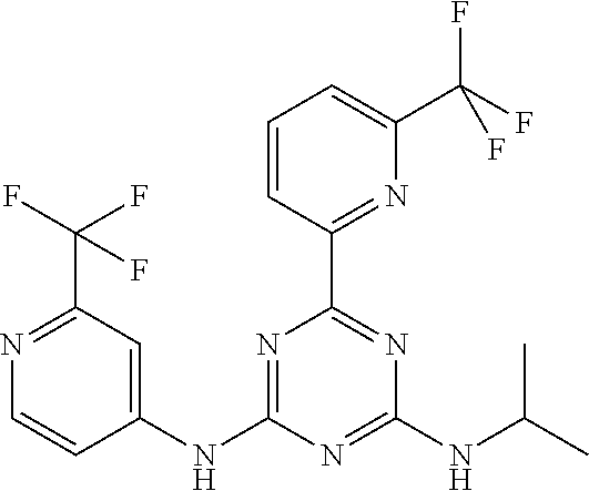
C1=CC(C2=NC(NC(C)C)=NC(NC3=CC(C(F)(F)F)=NC=C3)=N2)=NC(C(F)(F)F)=C1
